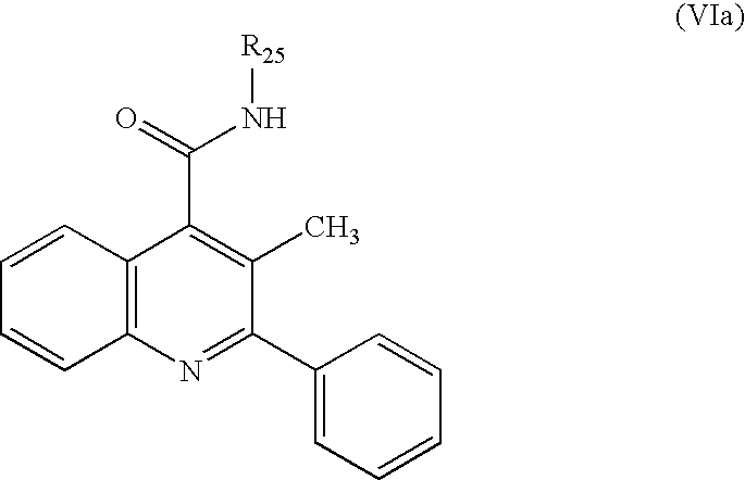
C1=CC2=C(C=C1)N=C(C1=CC=CC=C1)C(C)=C2C(N[R25])=O
